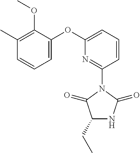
C1=CC=C(OC2=CC=CC(C)=C2OC)N=C1N1C(=O)C(CC)NC1=O
